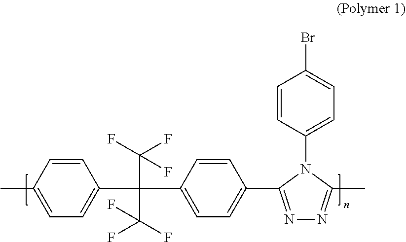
C1=CC(C)=CC=C1C(C1=CC=C(C2=NN=C(C)N2C2=CC=C(Br)C=C2)C=C1)(C(F)(F)F)C(F)(F)F
